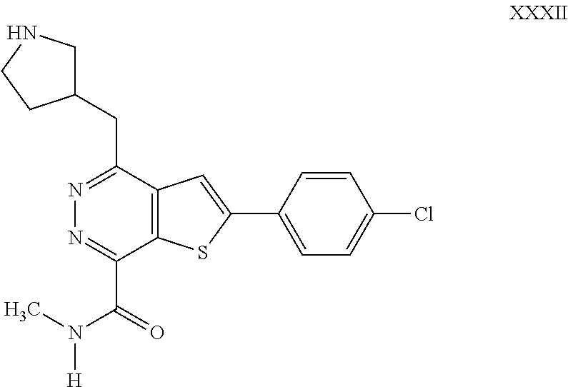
N1=C(CC2CNCC2)C2=C(C(C(N(C)[H])=O)=N1)SC(C1=CC=C(Cl)C=C1)=C2
